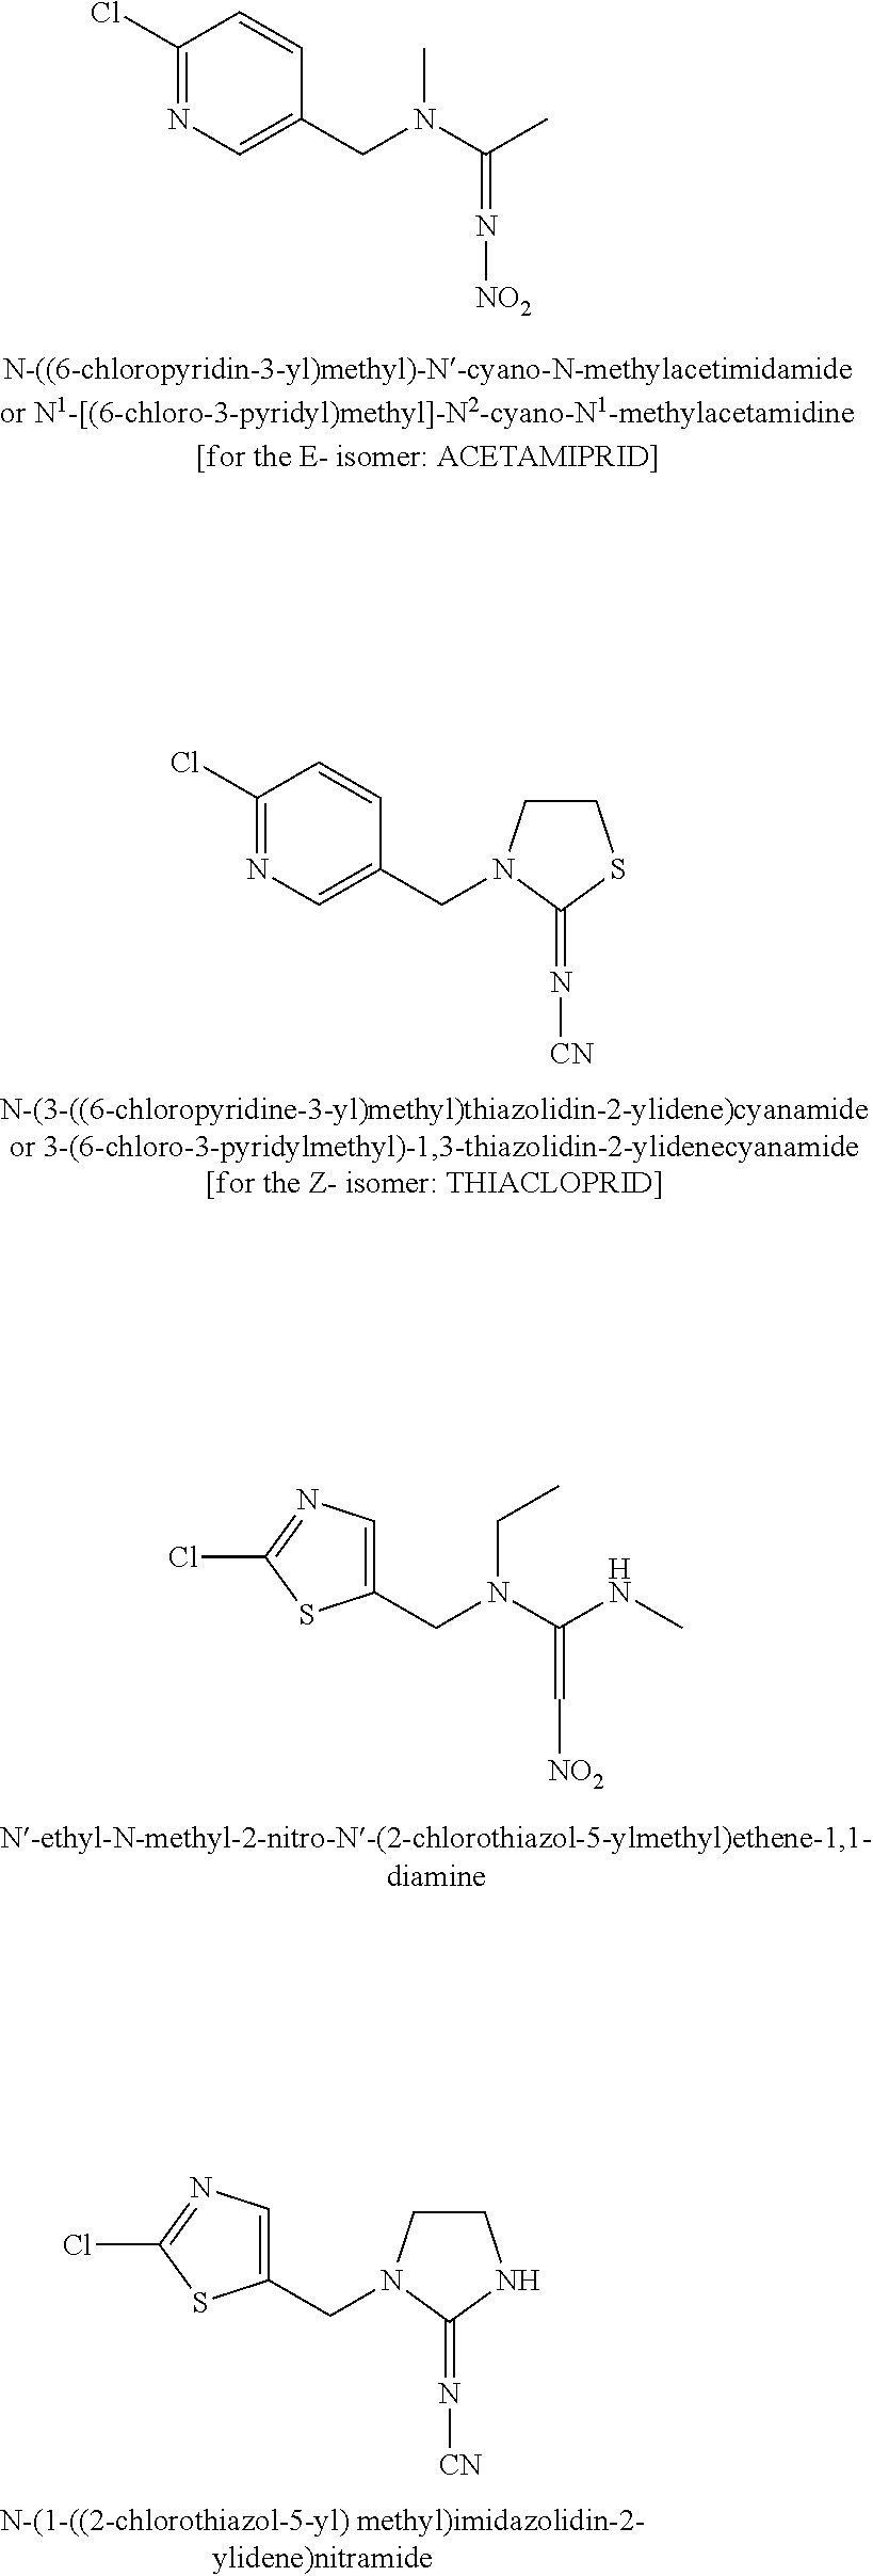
C1(Cl)=NC=C(CN(C(C)=N[NO2])C)C=C1.C1(Cl)=NC=C(CN2CCSC2=N[CN])C=C1.C1(CN(C(=C[NO2])NC)CC)=CN=C(Cl)S1.C1(CN2CCNC2=N[CN])=CN=C(Cl)S1
